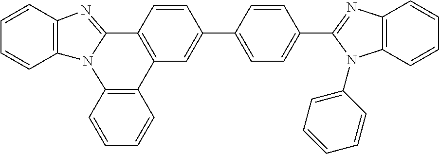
C1=CC2=C(C=C1)N1C(=NC3=C1C=CC=C3)C1=C2C=C(C2=CC=C(C3=NC4=C(N3C3=CC=CC=C3)C=CC=C4)C=C2)C=C1
